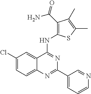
C1(Cl)=CC=C2C(=C1)C(NC1=C(C(N)=O)C(C)=C(C)S1)=NC(C1=CC=CN=C1)=N2
